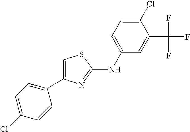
C1=C(NC2=NC(C3=CC=C(Cl)C=C3)=CS2)C=C(C(F)(F)F)C(Cl)=C1
